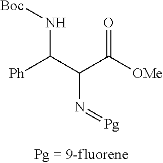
[Boc]NC(C(C([OMe])=O)N=[Pg])[Ph]
